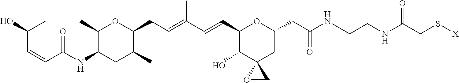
C1(C)C(NC(=O)C=CC(C)O)CC(C)C(CC=C(C)C=CC2C(O)C3(CC(CC(=O)NCCNC(CS[X])=O)O2)OC3)O1
